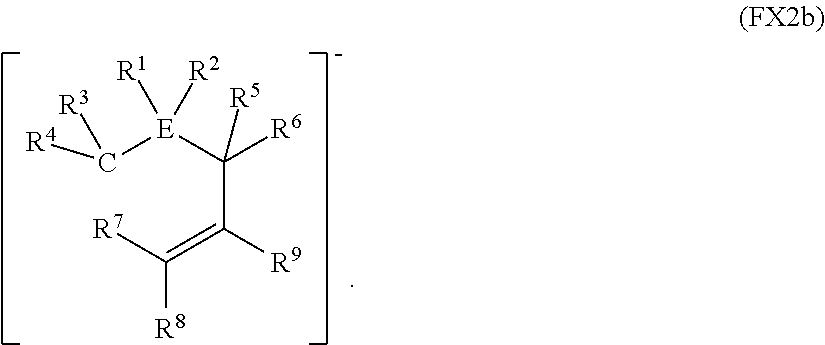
C([E](C(C(=C([R7])[R8])[R9])([R6])[R5])([R1])[R2])([R4])[R3]
